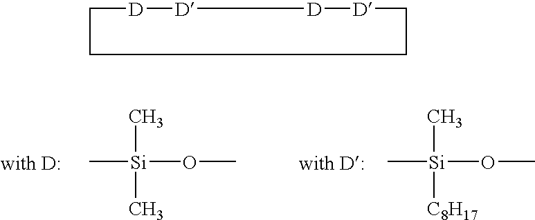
C[Si](OC)(C)C.C[Si](OC)(C)[C8H17].C1[D][D][D][D]CCC1
